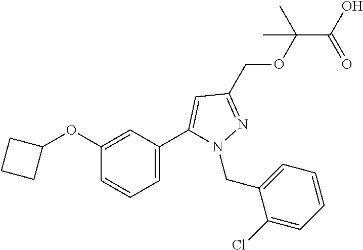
C(C(OCC1=NN(CC2=CC=CC=C2Cl)C(C2=CC=CC(OC3CCC3)=C2)=C1)(C)C)(O)=O
